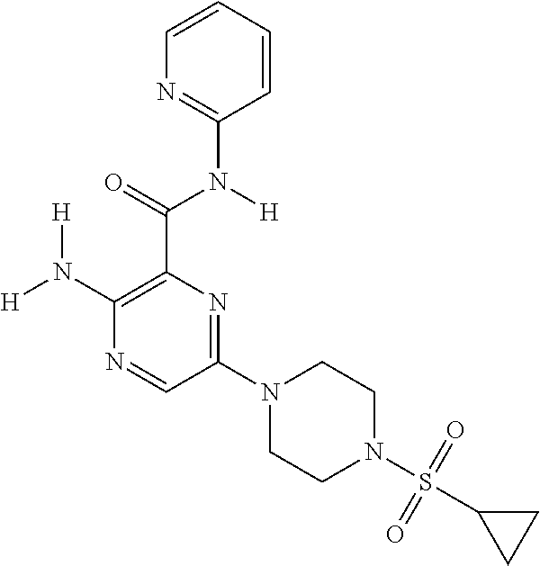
[H]N(C1=C(C(=O)N([H])C2=NC=CC=C2)N=C(N2CCN(S(C3CC3)(=O)=O)CC2)C=N1)[H]
